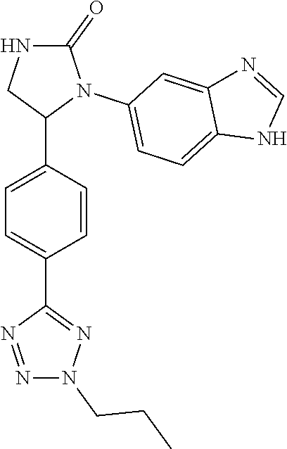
C1=C(C2N(C3=CC=C4C(=C3)N=CN4)C(=O)NC2)C=CC(C2=NN(CCC)N=N2)=C1
